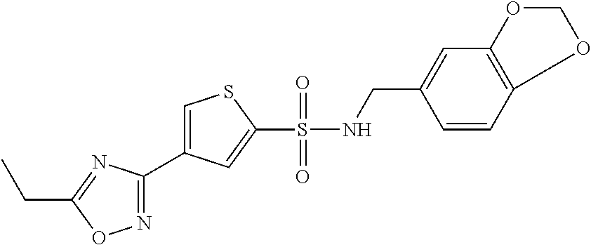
C1(CC)=NC(C2=CSC(S(NCC3=CC4=C(C=C3)OCO4)(=O)=O)=C2)=NO1
